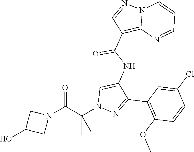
C1(C2=NN(C(C(N3CC(O)C3)=O)(C)C)C=C2NC(C2=C3N(N=C2)C=CC=N3)=O)=C(OC)C=CC(Cl)=C1
